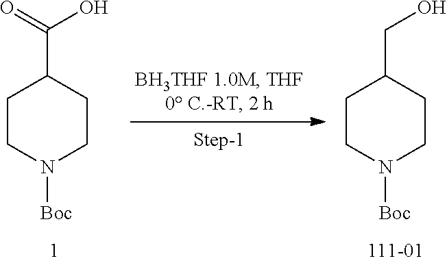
C1CN([Boc])CCC1CO.C1CN([Boc])CCC1C(O)=O
